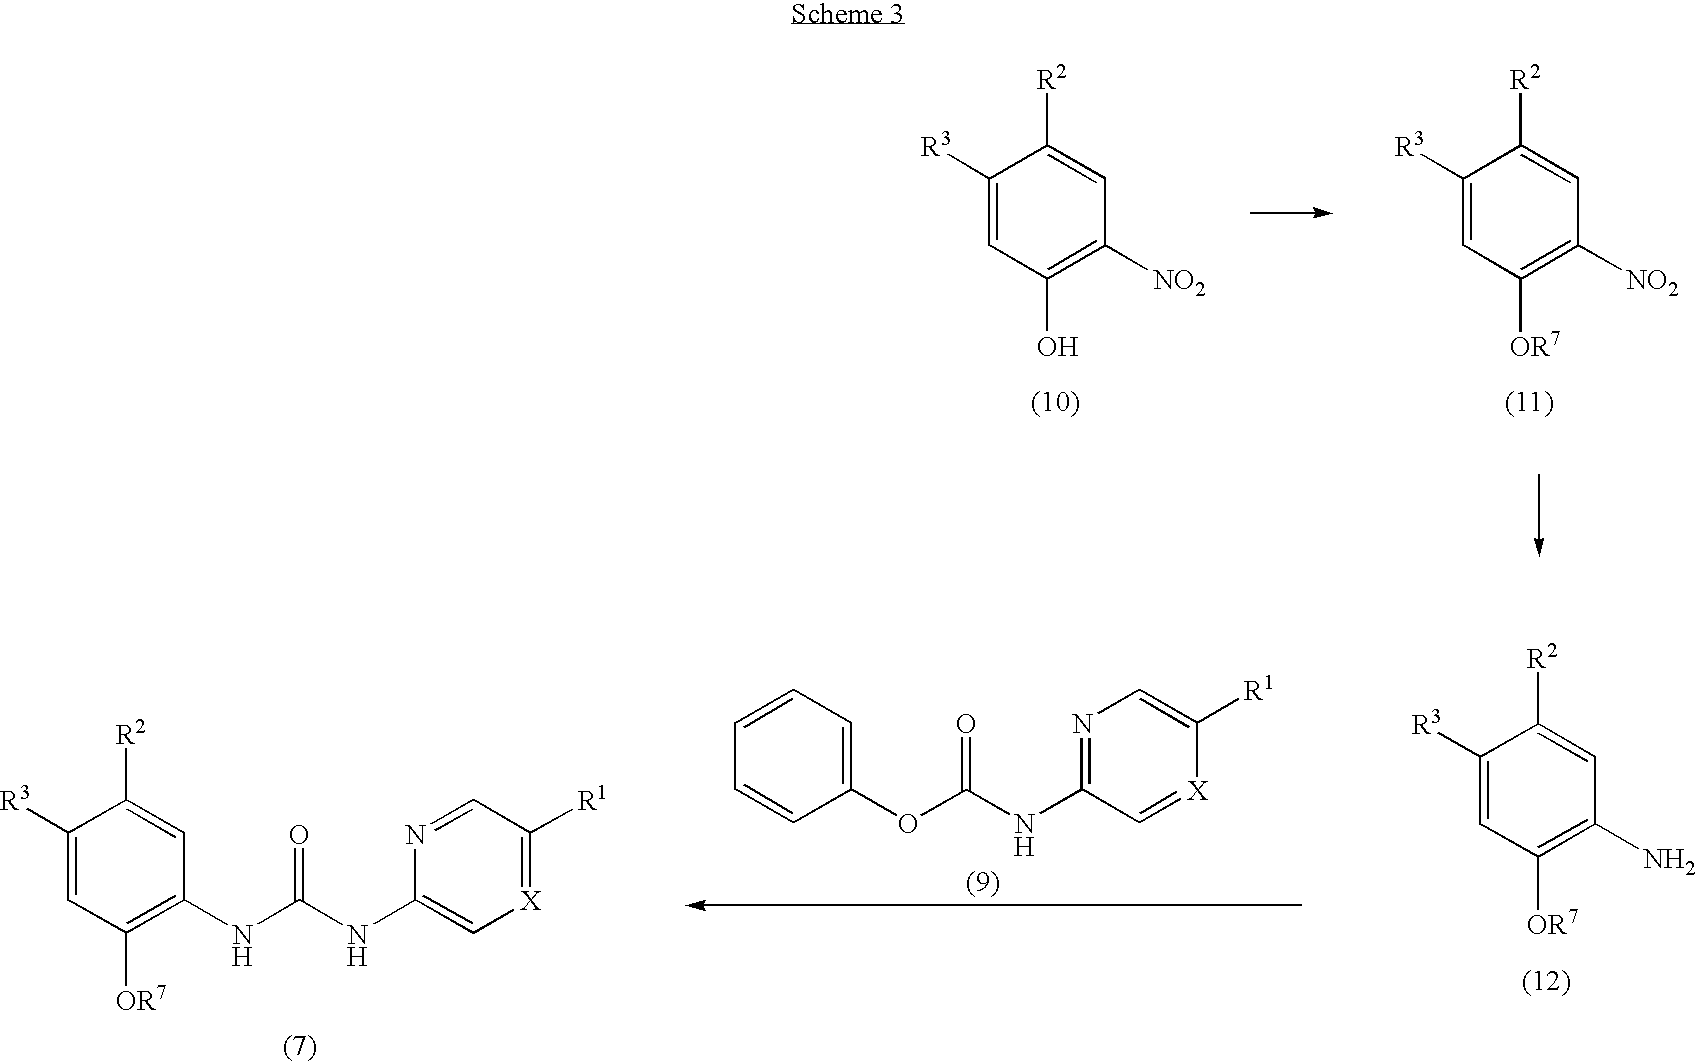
C1([R3])=CC(O)=C([NO2])C=C1[R2].C1([R3])=CC([OR7])=C([NO2])C=C1[R2].C1([R3])=CC([OR7])=C(N)C=C1[R2].C1([R3])=CC([OR7])=C(NC(NC2=C[X]=C([R1])C=N2)=O)C=C1[R2].C1=CC=C(OC(NC2=NC=C([R1])[X]=C2)=O)C=C1
